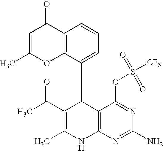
C1(OS(=O)(=O)[CF3])=NC(N)=NC2=C1C(C1=CC=CC3=C1OC(C)=CC3=O)C(C(C)=O)=C(C)N2
